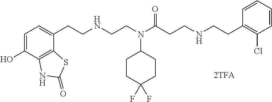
C1=C(O)C2=C(C(CCNCCN(C(CCNCCC3=C(Cl)C=CC=C3)=O)C3CCC(F)(F)CC3)=C1)SC(=O)N2
